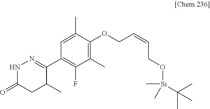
C1(C2=NNC(=O)CC2C)=C(F)C(C)=C(OCC=CCO[Si](C)(C)C(C)(C)C)C(C)=C1
